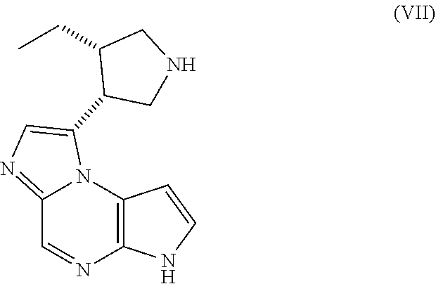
CCC1CNCC1C1=CN=C2C=NC3=C(N21)C=CN3
